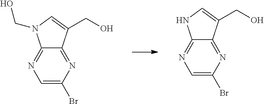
C1=C(Br)N=C2C(=N1)N(CO)C=C2CO.C1=C(Br)N=C2C(=N1)NC=C2CO
